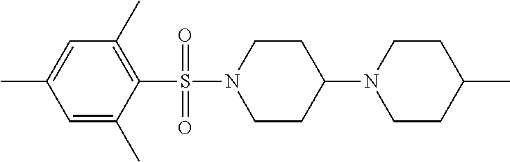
C1=C(C)C=C(C)C(S(N2CCC(N3CCC(C)CC3)CC2)(=O)=O)=C1C
